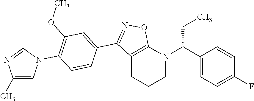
C1N(C(C2=CC=C(F)C=C2)CC)C2=C(CC1)C(C1=CC(OC)=C(N3C=C(C)N=C3)C=C1)=NO2
